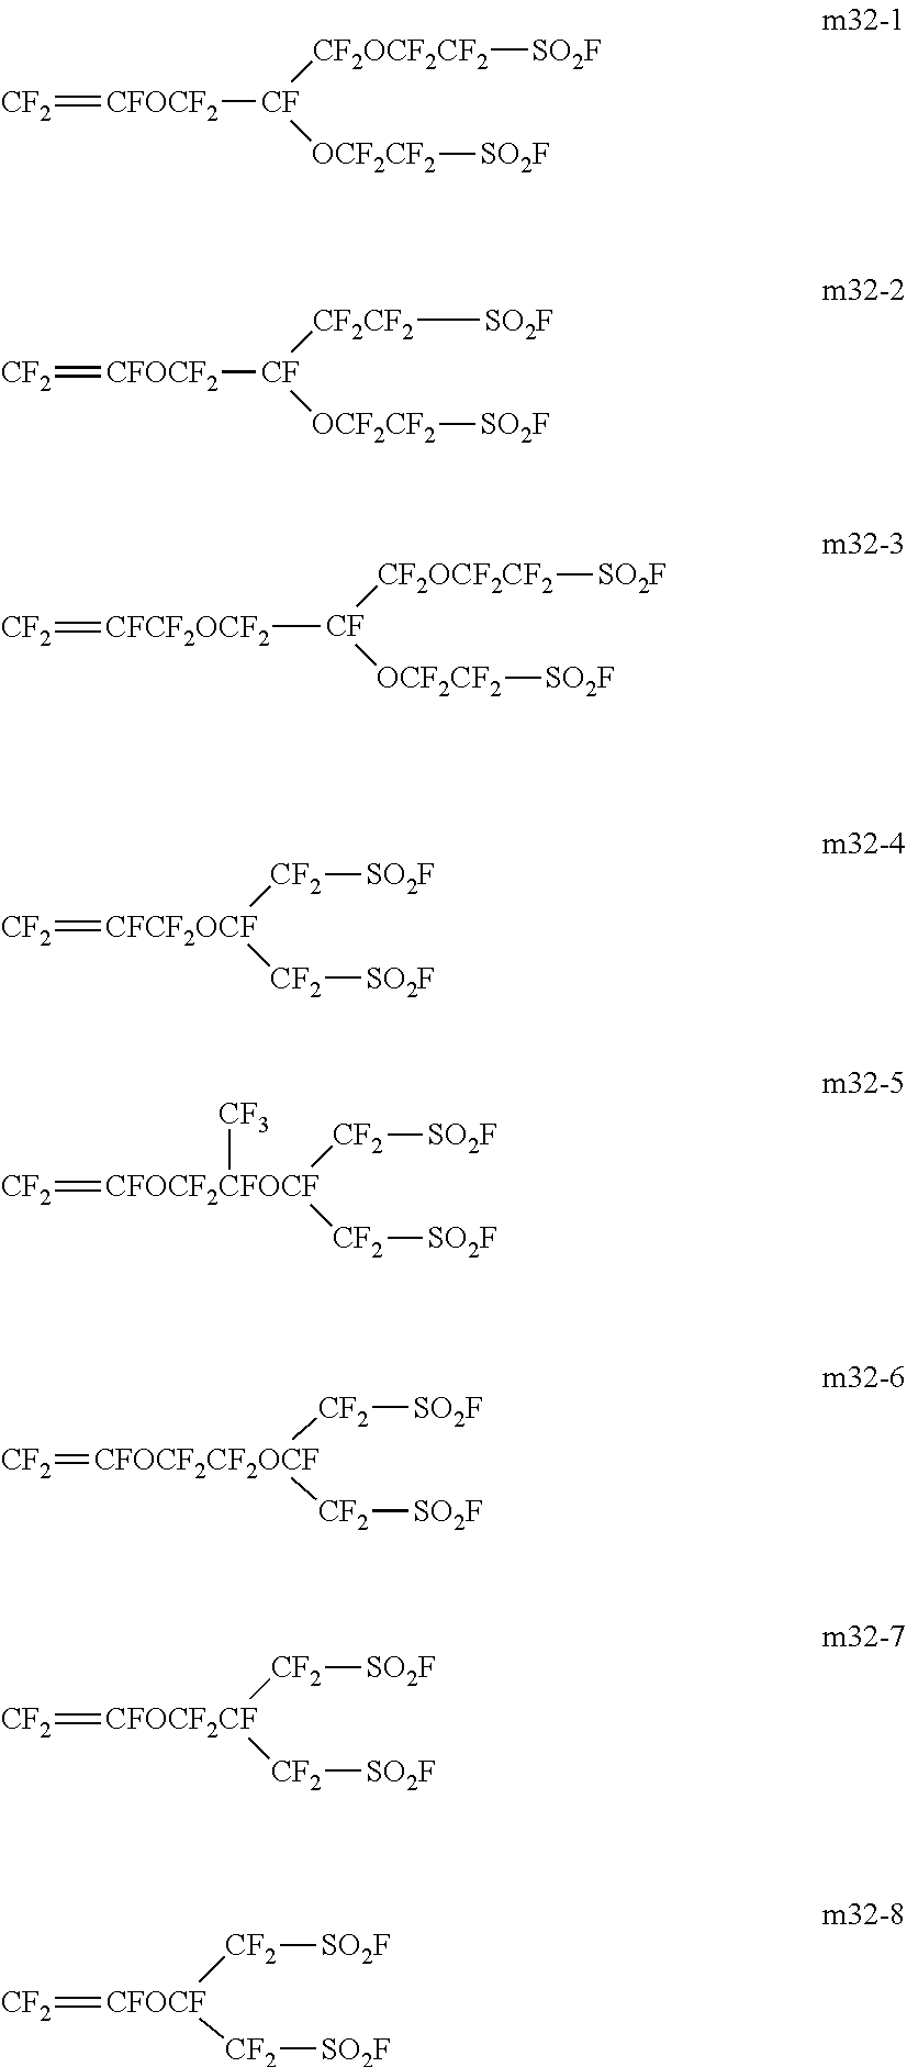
[CF2]=[CFOCF2][CF]([CF2OCF2CF2][SO2F])[OCF2CF2][SO2F].[CF2]=[CFOCF2][CF]([CF2CF2][SO2F])[OCF2CF2][SO2F].[CF]([CF2OCF2CF2][SO2F])([OCF2CF2][SO2F])[CFCF2OCF2]=[CF2].[CFCF2OCF](=[CF2])([CF2][SO2F])[CF2][SO2F].[CFOCF2CFOCF]([CF2][SO2F])([CF2][SO2F])([CF3])=[CF2].[CFOCF2CF2OCF]([CF2][SO2F])([CF2][SO2F])=[CF2].[CFOCF2CF](=[CF2])([CF2][SO2F])[CF2][SO2F].[CF2]([SO2F])[CFOCF]([CF2][SO2F])=[CF2]
